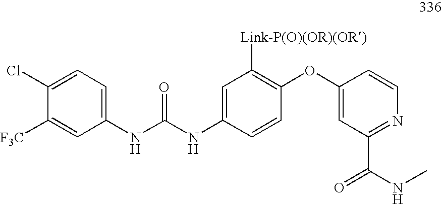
C1(Cl)=CC=C(NC(NC2=CC([Link-P(O)(OR)(OR)])=C(OC3=CC(C(NC)=O)=NC=C3)C=C2)=O)C=C1[F3C]
